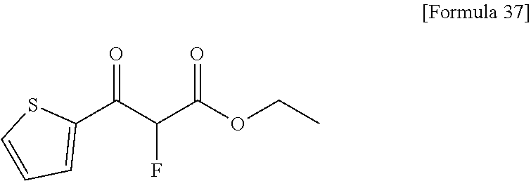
C1(C(C(C(OCC)=O)F)=O)=CC=CS1
